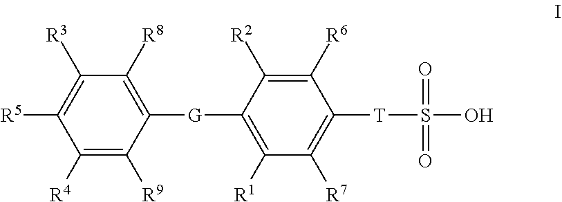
C1([R3])=C([R5])C([R4])=C([R9])C([G]C2=C([R1])C([R7])=C([T]S(=O)(=O)O)C([R6])=C2[R2])=C1[R8]
